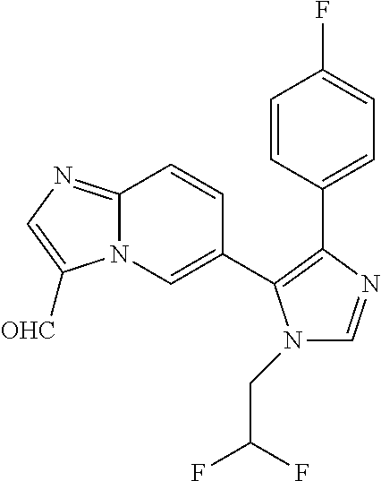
C12=NC=C([OHC])N1C=C(C1=C(C3=CC=C(F)C=C3)N=CN1CC(F)F)C=C2
